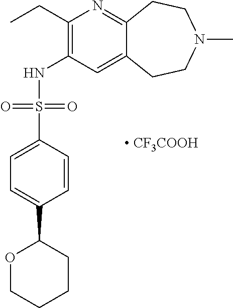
C1(CC)=C(NS(C2=CC=C(C3OCCCC3)C=C2)(=O)=O)C=C2C(=N1)CCN(C)CC2.[ CF3COOH]
